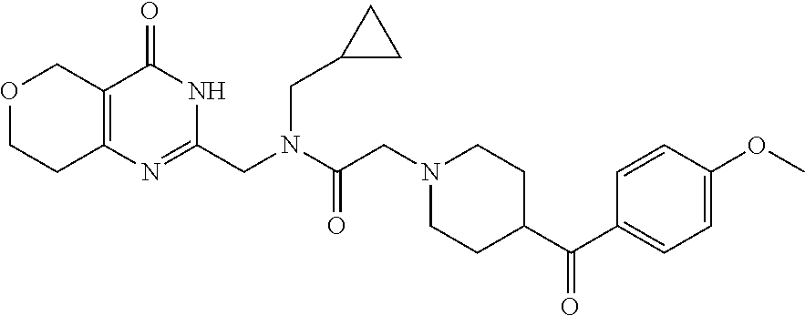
C1=C(OC)C=CC(C(C2CCN(CC(N(CC3=NC4=C(C(=O)N3)COCC4)CC3CC3)=O)CC2)=O)=C1
